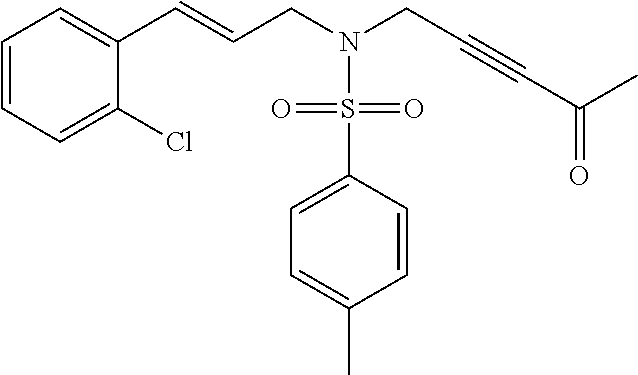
C1=CC=C(Cl)C(C=CCN(S(=O)(=O)C2=CC=C(C)C=C2)CC#CC(C)=O)=C1
